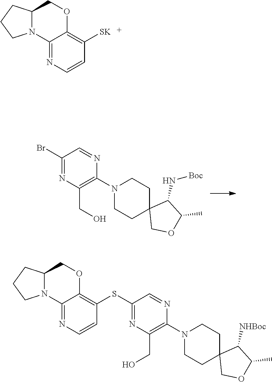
BrC1=NC(CO)=C(N2CCC3(CC2)COC(C)C3N[Boc])N=C1.C12N(C3=NC=CC([SK])=C3OC1)CCC2.C12N(C3=NC=CC(SC4=NC(CO)=C(N5CCC6(CC5)COC(C)C6[NHBoc])N=C4)=C3OC1)CCC2
